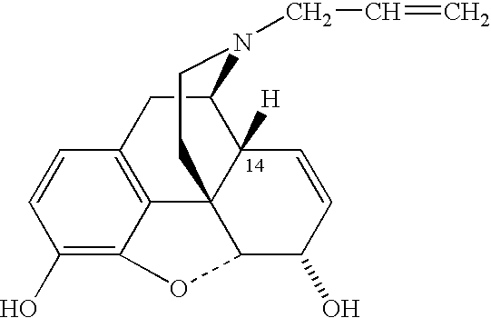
C1(O)=C2C3=C(C=C1)CC1C4([H])C3(CCN1CC=C)C(C(O)C=C4)O2
